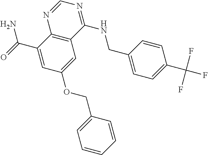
C1(C(=O)N)=CC(OCC2=CC=CC=C2)=CC2=C1N=CN=C2NCC1=CC=C(C(F)(F)F)C=C1
